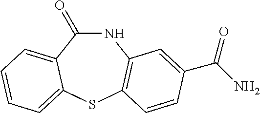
C1(=O)NC2=C(SC3=CC=CC=C13)C=CC(C(N)=O)=C2
